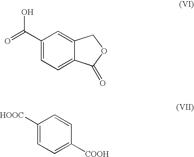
O=C(C1=CC=C2C(=C1)COC2=O)O.C1([HOOC])=CC=C([COOH])C=C1
